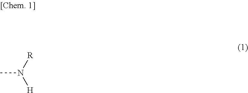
CN([R])[H]
